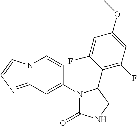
N1CC(C2=C(F)C=C(OC)C=C2F)N(C2=CC3=NC=CN3C=C2)C1=O
